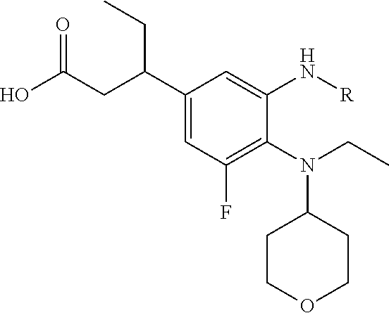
C1(F)=C(N(C2CCOCC2)CC)C(N[R])=CC(C(CC(O)=O)CC)=C1
